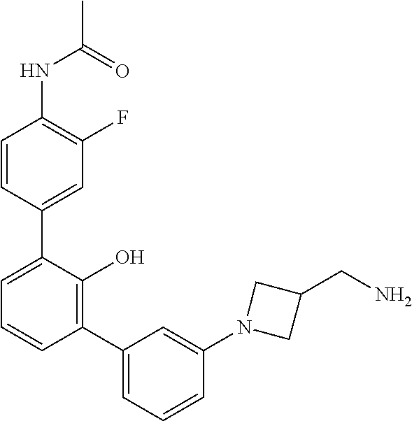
C1(NC(C)=O)=C(F)C=C(C2=CC=CC(C3=CC=CC(N4CC(CN)C4)=C3)=C2O)C=C1
